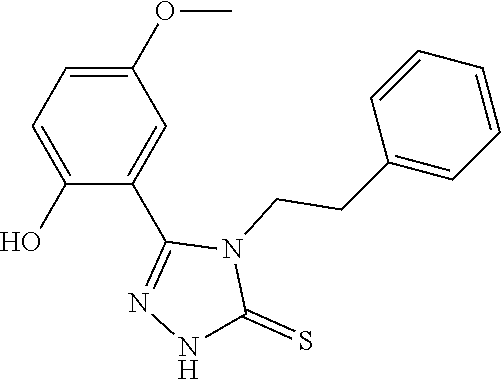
C1=C(OC)C=C(C2=NNC(=S)N2CCC2=CC=CC=C2)C(O)=C1
